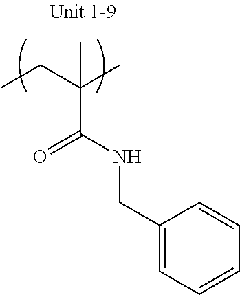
C(C(NCC1=CC=CC=C1)=O)(CC)(C)C
